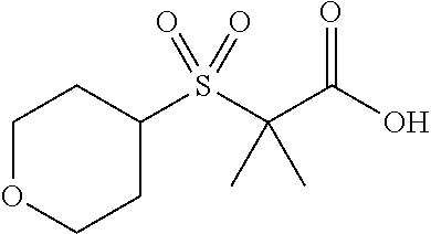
C1OCCC(S(C(C(O)=O)(C)C)(=O)=O)C1
